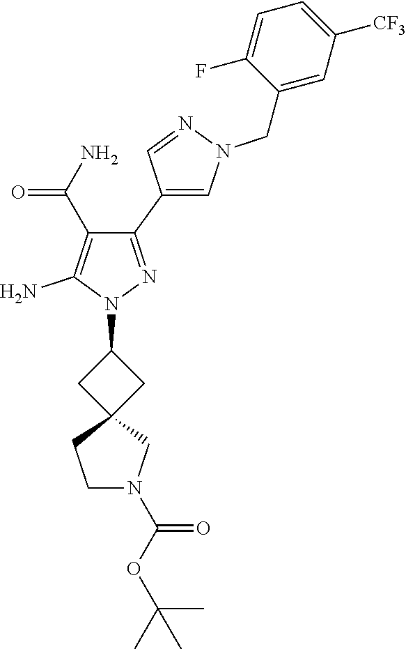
C1(C2=CN(CC3=CC([CF3])=CC=C3F)N=C2)=NN(C2CC3(C2)CCN(C(OC(C)(C)C)=O)C3)C(N)=C1C(N)=O
